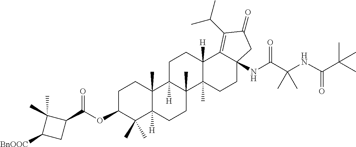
C1C2([H])C(C)(C3(C)C([H])(C1)C1=C(C(C)C)C(=O)CC1(NC(C(NC(C(C)(C)C)=O)(C)C)=O)CC3)CCC1([H])C2(C)CCC(OC(C2C(C)(C)C([BnOOC])C2)=O)C1(C)C
